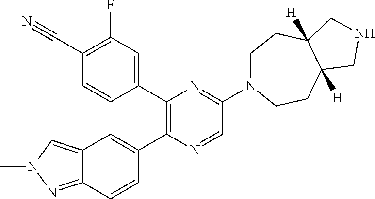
C12=NN(C)C=C1C=C(C1=C(C3=CC(F)=C(C#N)C=C3)N=C(N3CCC4([H])C([H])(CC3)CNC4)C=N1)C=C2
